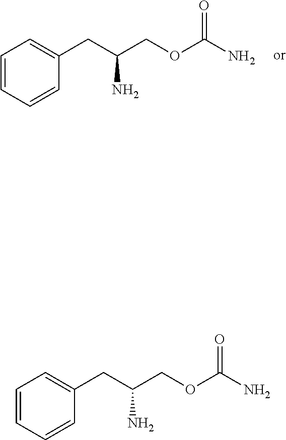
C1=CC=CC(CC(N)COC(N)=O)=C1.C1=CC=CC(CC(N)COC(N)=O)=C1
